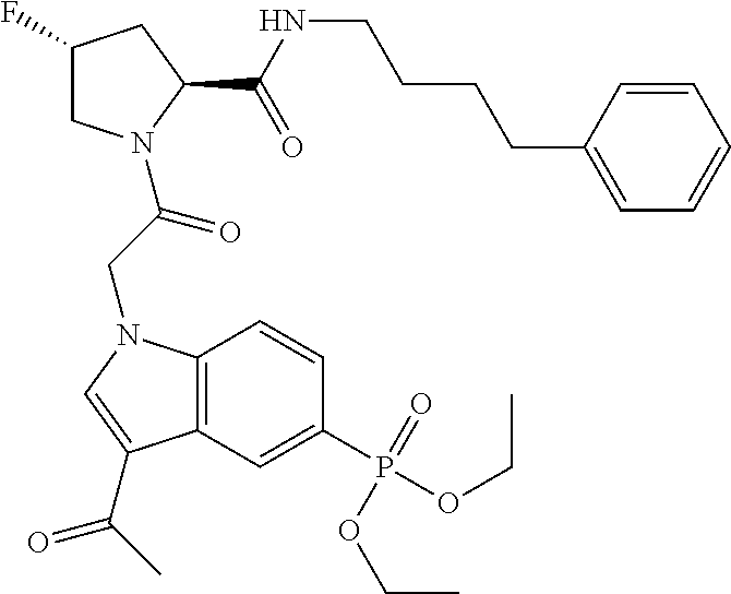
C1(F)CN(C(CN2C3=C(C=C(P(=O)(OCC)OCC)C=C3)C(C(C)=O)=C2)=O)C(C(NCCCCC2=CC=CC=C2)=O)C1
